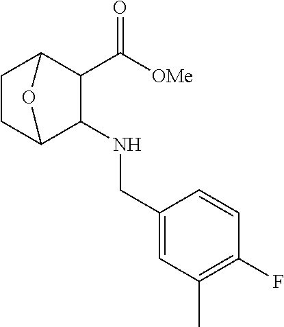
C1CC2C(NCC3=CC(C)=C(F)C=C3)C(C([OMe])=O)C1O2
